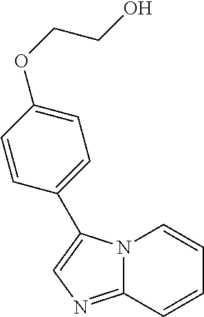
N12C(=NC=C1C1=CC=C(OCCO)C=C1)C=CC=C2
